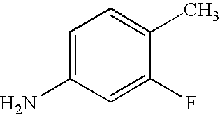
C1=C(N)C=C(F)C(C)=C1
